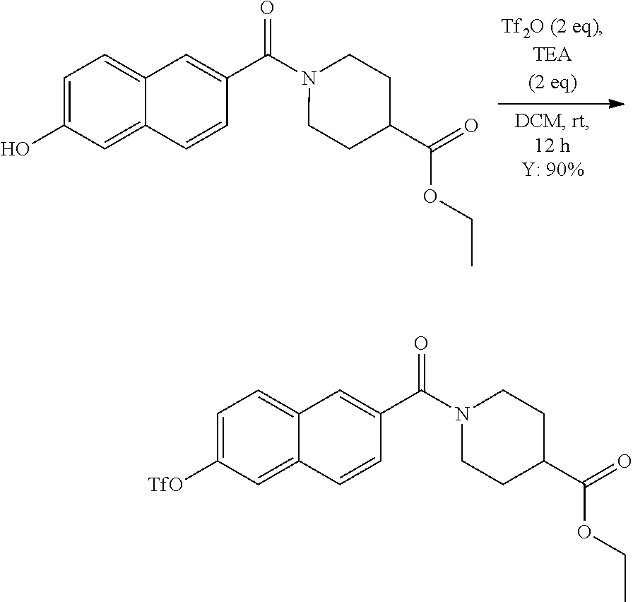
C1=C(O)C=C2C(=C1)C=C(C(N1CCC(C(=O)OCC)CC1)=O)C=C2.C1=C([TfO])C=C2C(=C1)C=C(C(N1CCC(C(=O)OCC)CC1)=O)C=C2
